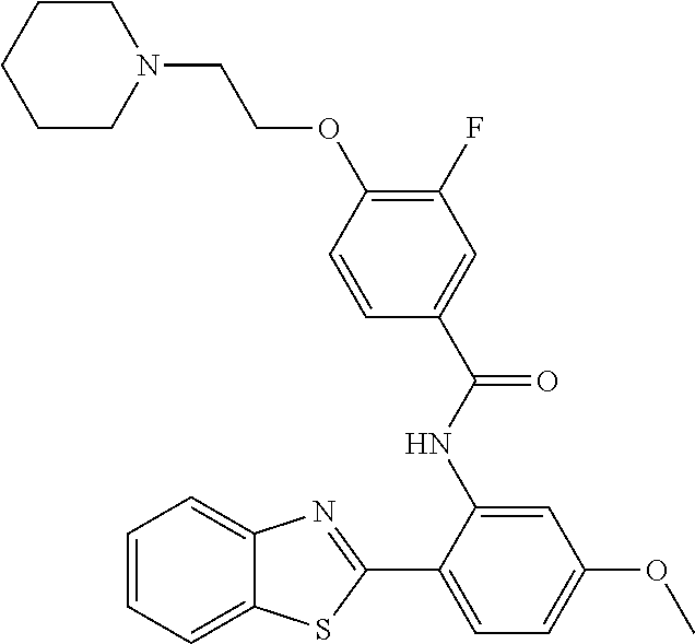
C1CN(CCOC2=C(F)C=C(C(=O)NC3=CC(OC)=CC=C3C3=NC4=CC=CC=C4S3)C=C2)CCC1
